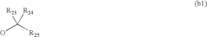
OC([R25])([R23])[R24]
